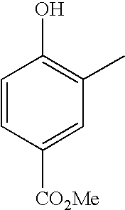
C1=CC([CO2Me])=CC(C)=C1O
